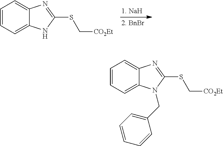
C1=CC=C2C(=C1)N=C(SC[CO2Et])N2.C1=CC=C2C(=C1)N=C(SC[CO2Et])N2CC1=CC=CC=C1
